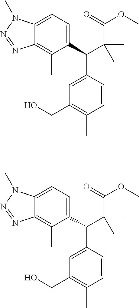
C1=CC(C(C2=CC=C3C(=C2C)N=NN3C)C(C)(C(OC)=O)C)=CC(CO)=C1C.C1=CC(C(C2=CC=C3C(=C2C)N=NN3C)C(C)(C(OC)=O)C)=CC(CO)=C1C
